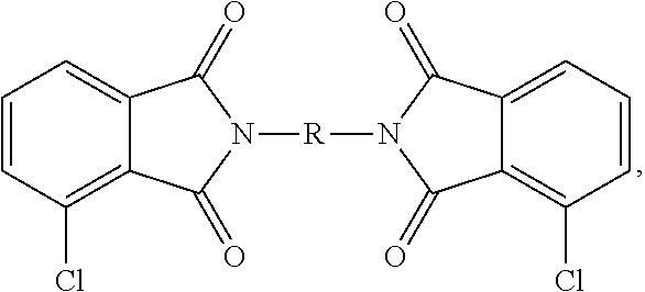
C1=CC(Cl)=C2C(=C1)C(=O)N([R]N1C(=O)C3=C(Cl)C=CC=C3C1=O)C2=O
